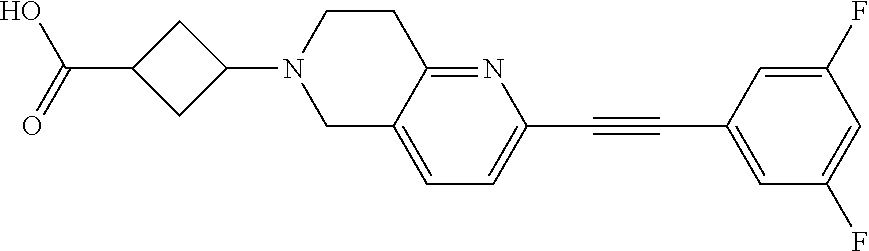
OC(C1CC(N2CC3=CC=C(C#CC4=CC(F)=CC(F)=C4)N=C3CC2)C1)=O
